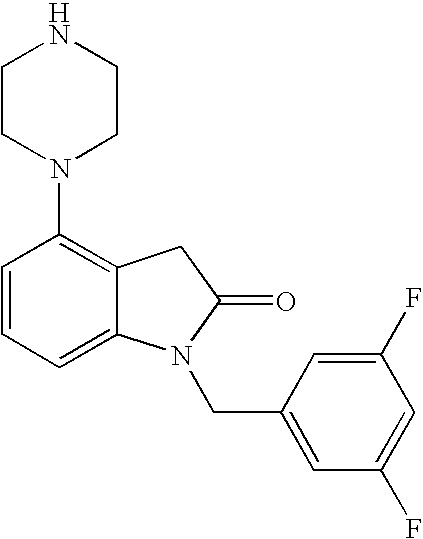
C1=CC=C2C(=C1N1CCNCC1)CC(=O)N2CC1=CC(F)=CC(F)=C1
